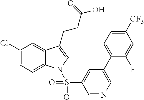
C1(Cl)=CC=C2C(=C1)C(CCC(=O)O)=CN2S(C1=CC(C2=CC=C([CF3])C=C2F)=CN=C1)(=O)=O
